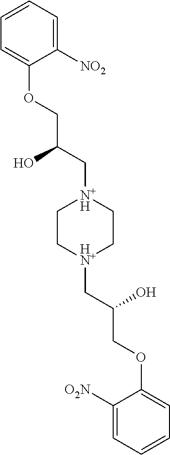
C1=CC=C([NO2])C(OCC(C[N+H]2CC[HN+](CC(COC3=CC=CC=C3[O2N])O)CC2)O)=C1
